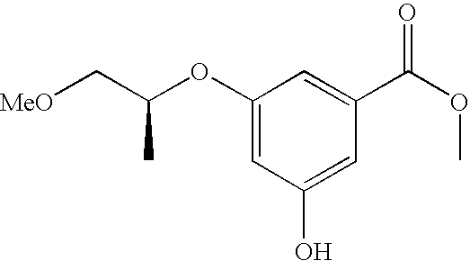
[MeO]CC(OC1=CC(O)=CC(C(OC)=O)=C1)C
